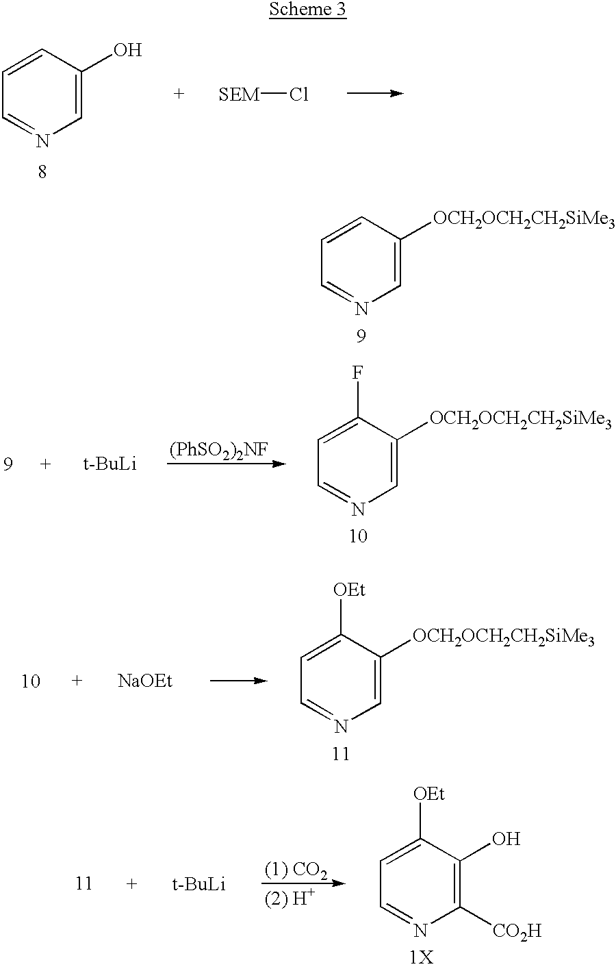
C1=C([OCH2OCH2CH2SiMe3])C=CC=N1.C1=C(O)C=CC=N1.[SEM]Cl.[t-BuLi].[(PhSO2)2NF].C1=C([OCH2OCH2CH2SiMe3])C(F)=CC=N1.[NaOEt].C1=C([OCH2OCH2CH2SiMe3])C([OEt])=CC=N1.[t-BuLi].C1([CO2H])=C(O)C([OEt])=CC=N1.[1X]
